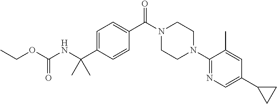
O(C(NC(C1=CC=C(C(N2CCN(C3=NC=C(C4CC4)C=C3C)CC2)=O)C=C1)(C)C)=O)CC
